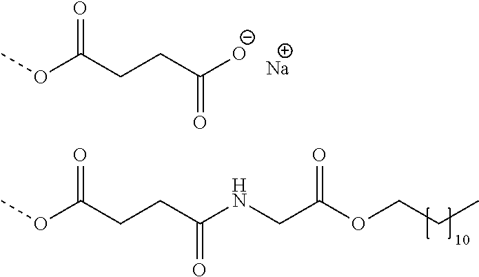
COC(CCC([O-])=O)=O.[Na].COC(CCC(NCC(OCCC)=O)=O)=O
